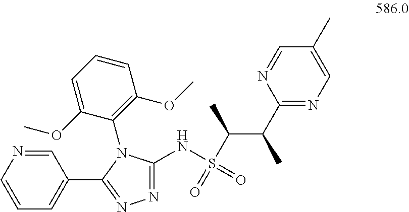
N(C1=NN=C(C2=CC=CN=C2)N1C1=C(OC)C=CC=C1OC)S(=O)(C(C)C(C)C1=NC=C(C)C=N1)=O
